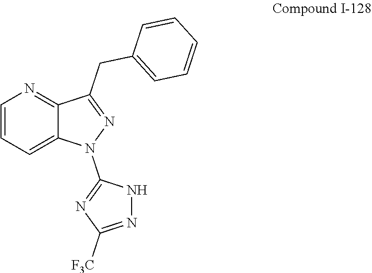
C1(CC2=NN(C3=NC([F3C])=NN3)C3=CC=CN=C32)=CC=CC=C1
